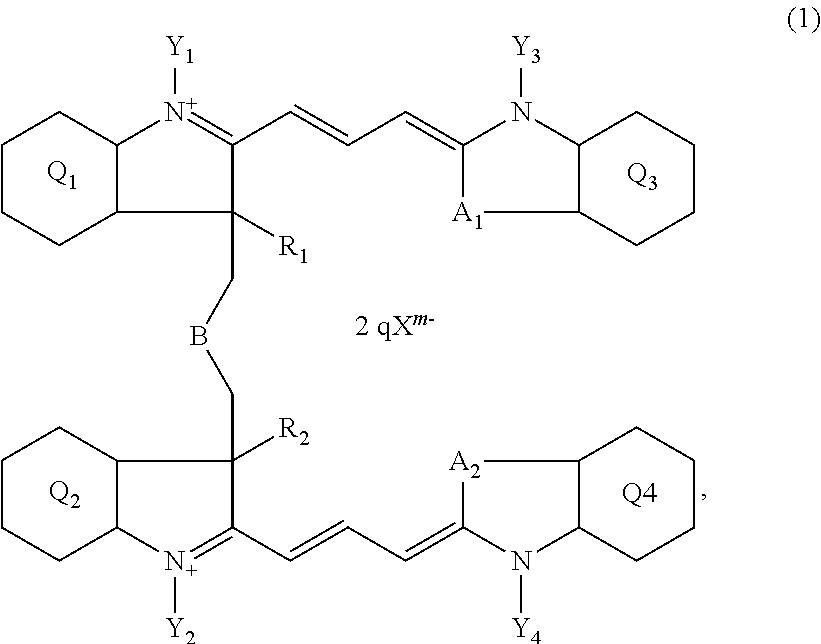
C1CCC2C(C1)[N+]([Y1])=C(C=CC=C1[A1]C3C(N1[Y3])CCCC3)C2([R1])CBCC1([R2])C2C([N+]([Y2])=C1C=CC=C1[A2]C3C(N1[Y4])CCCC3)CCCC2.[Q1].[Q2].[Q3].[Q4]
